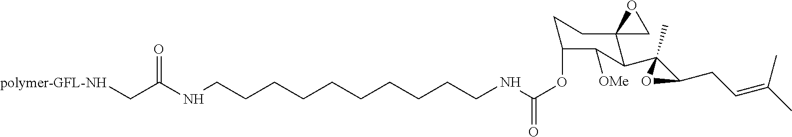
[polymer-GFL-NH]CC(NCCCCCCCCCCNC(OC1CCC2(C(C3(C)C(CC=C(C)C)O3)C1[OMe])CO2)=O)=O
